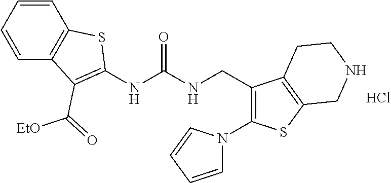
C1=CC2=C(C=C1)C(C([EtO])=O)=C(NC(NCC1=C(N3C=CC=C3)SC3=C1CCNC3)=O)S2.Cl
